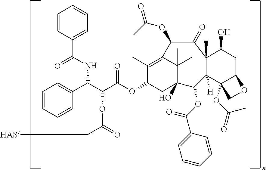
C1=CC=CC(C(C(C(OC2CC3(O)C(C)(C)C(=C2C)C(OC(=O)C)C(=O)C2(C)C([H])(C3OC(=O)C3=CC=CC=C3)C3(OC(C)=O)C(CC2O)OC3)=O)OC(=O)C[HAS])NC(=O)C2=CC=CC=C2)=C1
